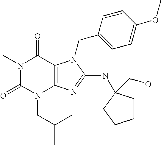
N1(C)C(=O)N(CC(C)C)C2=C(C1=O)N(CC1=CC=C(OC)C=C1)C(NC1(CO)CCCC1)=N2
